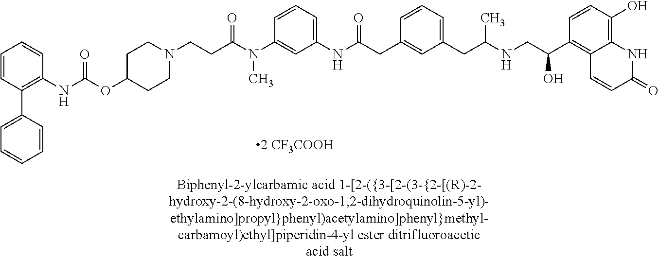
N(C)(C1=CC(NC(CC2=CC(CC(NCC(C3=C4C(=C(O)C=C3)NC(=O)C=C4)O)C)=CC=C2)=O)=CC=C1)C(CCN1CCC(OC(NC2=C(C3=CC=CC=C3)C=CC=C2)=O)CC1)=O
